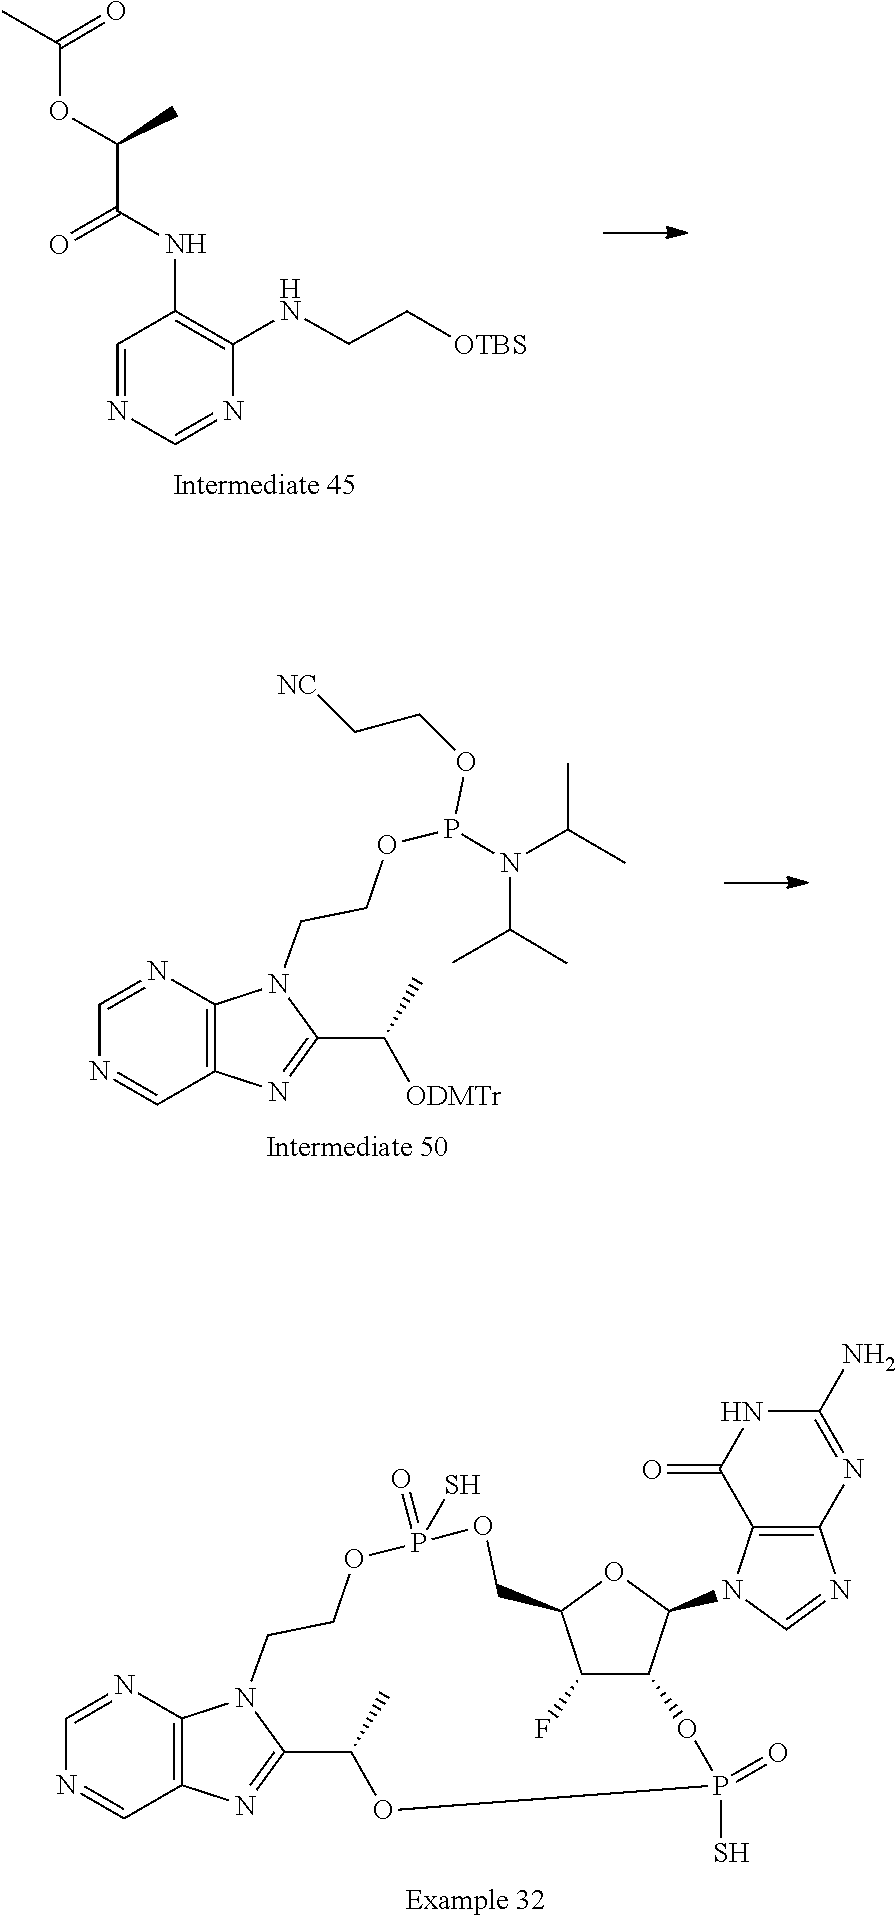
NC1=NC2=C(N(C3OC4COP(=O)(S)OCCN5C(=NC6=C5N=CN=C6)C(C)OP(=O)(S)OC3C4F)C=N2)C(=O)N1.C1=NC=NC(NCC[OTBS])=C1NC(C(OC(C)=O)C)=O.CC(C)N(P(OCC[NC])OCCN1C(C([ODMTr])C)=NC2=C1N=CN=C2)C(C)C
